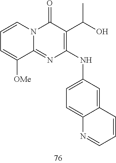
C1=CC=C([OMe])C2=NC(NC3=CC=C4C(=C3)C=CC=N4)=C(C(O)C)C(=O)N12
